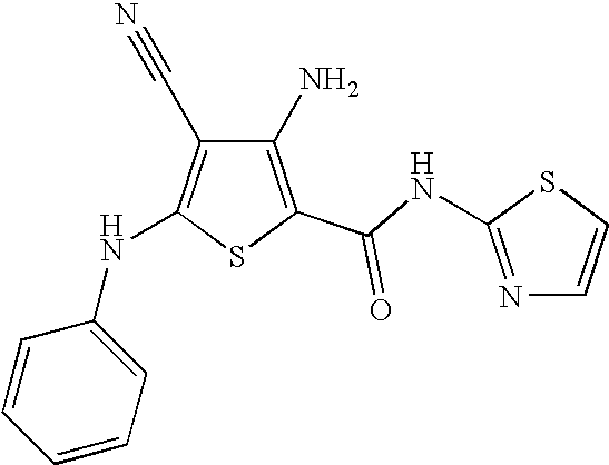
C1(N)=C(C(NC2=NC=CS2)=O)SC(NC2=CC=CC=C2)=C1C#N
